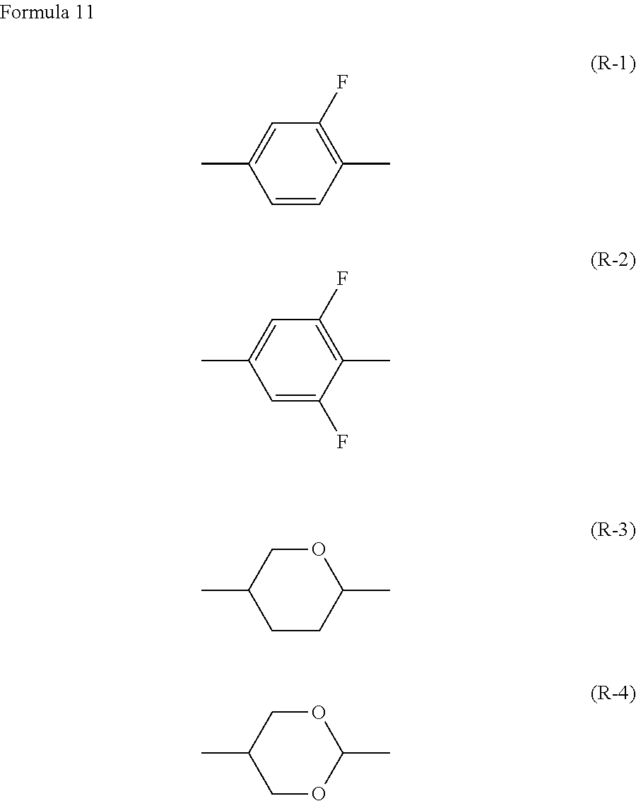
C1=CC(C)=C(F)C=C1C.C1=C(F)C(C)=C(F)C=C1C.CC1CCC(C)OC1.CC1COC(C)OC1
